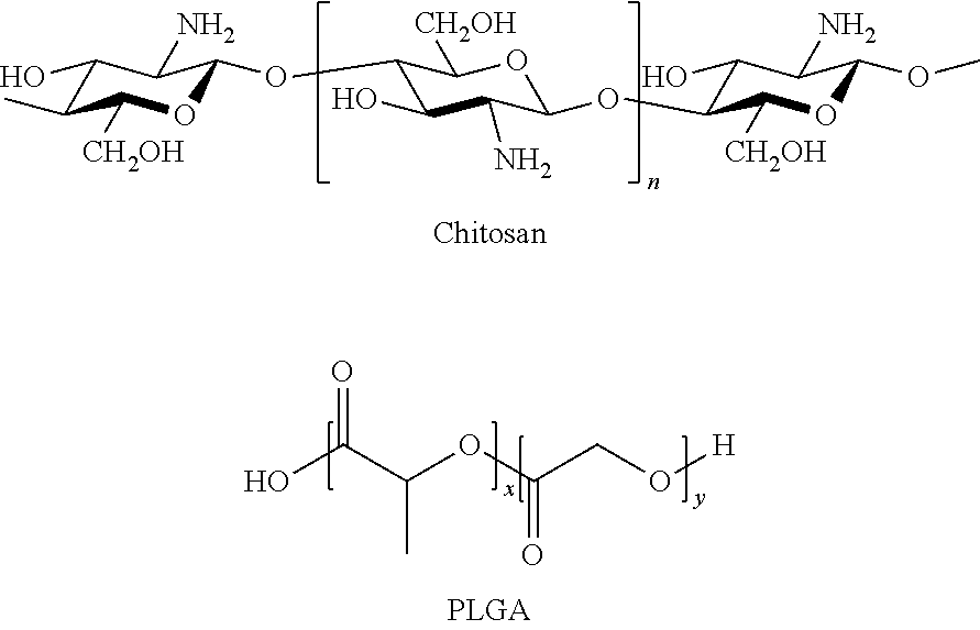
OC(C(OC(CO[H])=O)C)=O.C1(O)C(C)C([CH2OH])OC(OC2C(O)C(N)C(OC3C(O)C(N)C(OC)OC3[CH2OH])OC2[CH2OH])C1N
